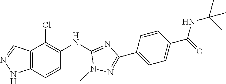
C12=C(C=CC(NC3=NC(C4=CC=C(C(NC(C)(C)C)=O)C=C4)=NN3C)=C1Cl)NN=C2
